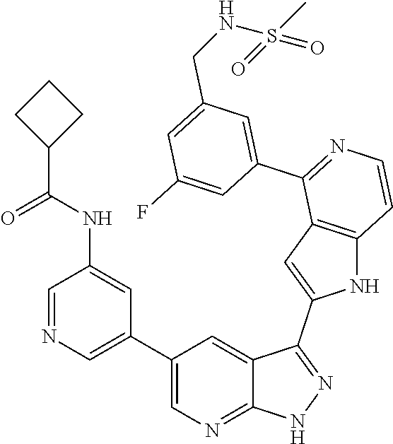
C1(C2=CN=CC(NC(=O)C3CCC3)=C2)=CN=C2C(=C1)C(C1=CC3=C(N1)C=CN=C3C1=CC(CNS(C)(=O)=O)=CC(F)=C1)=NN2
